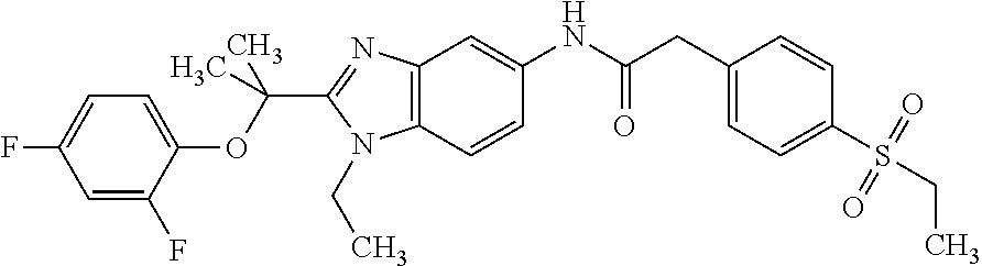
C1=C(F)C(OC(C2=NC3=C(N2CC)C=CC(NC(CC2=CC=C(S(=O)(=O)CC)C=C2)=O)=C3)(C)C)=CC=C1F
